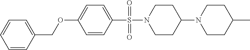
C1=C(OCC2=CC=CC=C2)C=CC(S(N2CCC(N3CCC(C)CC3)CC2)(=O)=O)=C1
